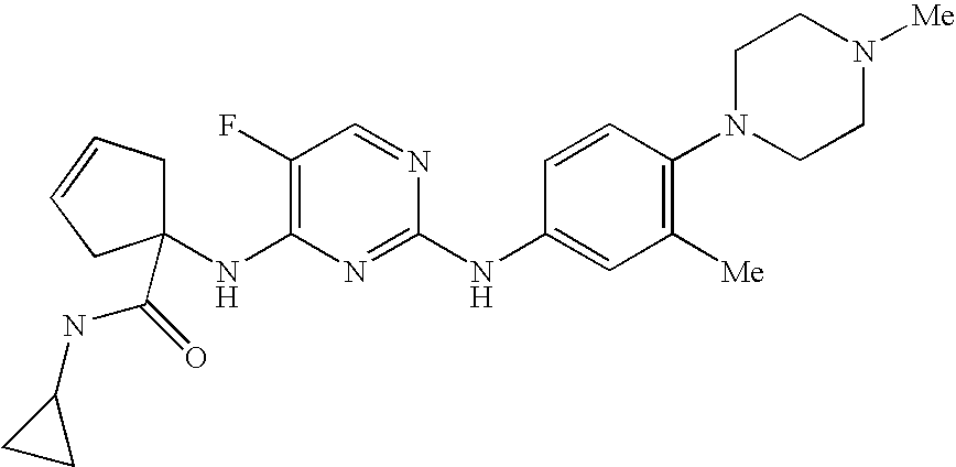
C1(NC2=CC([Me])=C(N3CCN([Me])CC3)C=C2)=NC(NC2(C(=O)NC3CC3)CC=CC2)=C(F)C=N1
